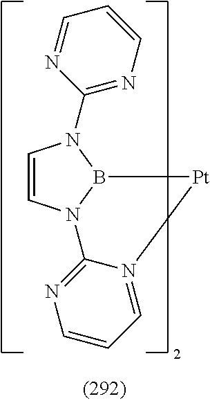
C1=CN2B(N1C1=NC=CC=N1)[Pt]N1=CC=CN=C21
